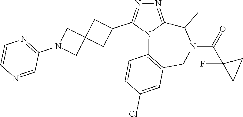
N1=C2N(C(C3CC4(C3)CN(C3=NC=CN=C3)C4)=N1)C1=C(CN(C(=O)C3(F)CC3)C2C)C=C(Cl)C=C1
